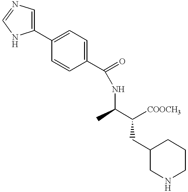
C1(C2=CC=C(C(=O)NC(C([COOCH3])CC3CNCCC3)C)C=C2)=CN=CN1
